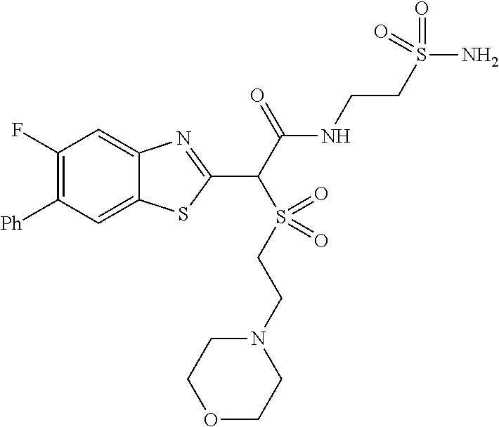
C1(F)=C([Ph])C=C2C(=C1)N=C(C(C(NCCS(N)(=O)=O)=O)S(CCN1CCOCC1)(=O)=O)S2
